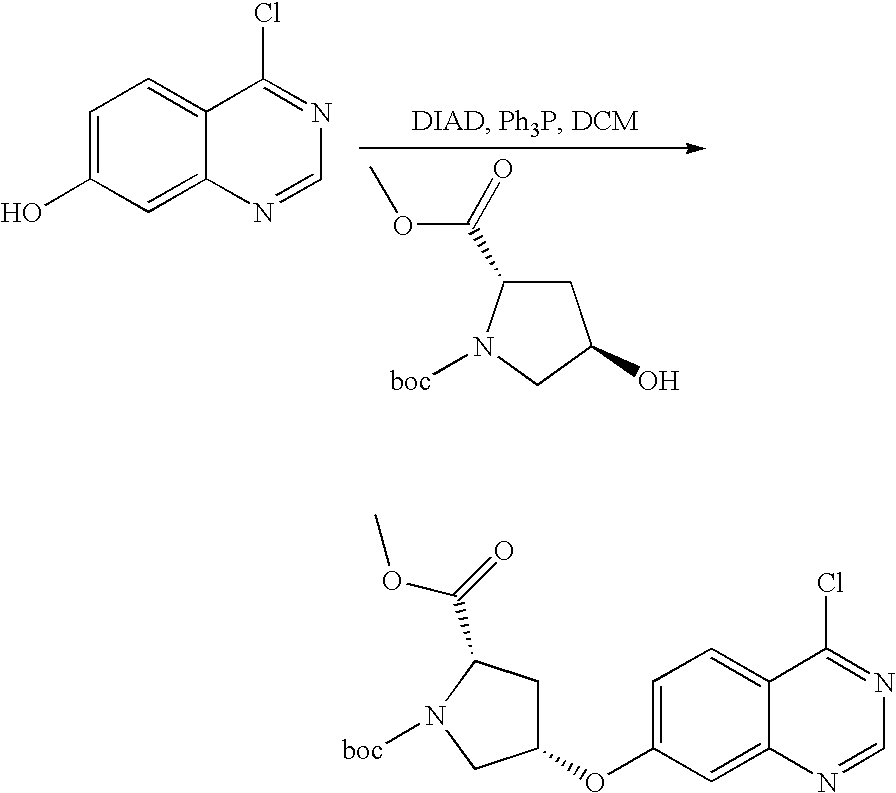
C1=C(O)C=C2C(=C1)C(Cl)=NC=N2.C1C(C(OC)=O)N([boc])CC1O.C1(OC2CC(C(OC)=O)N([boc])C2)=CC=C2C(=C1)N=CN=C2Cl
